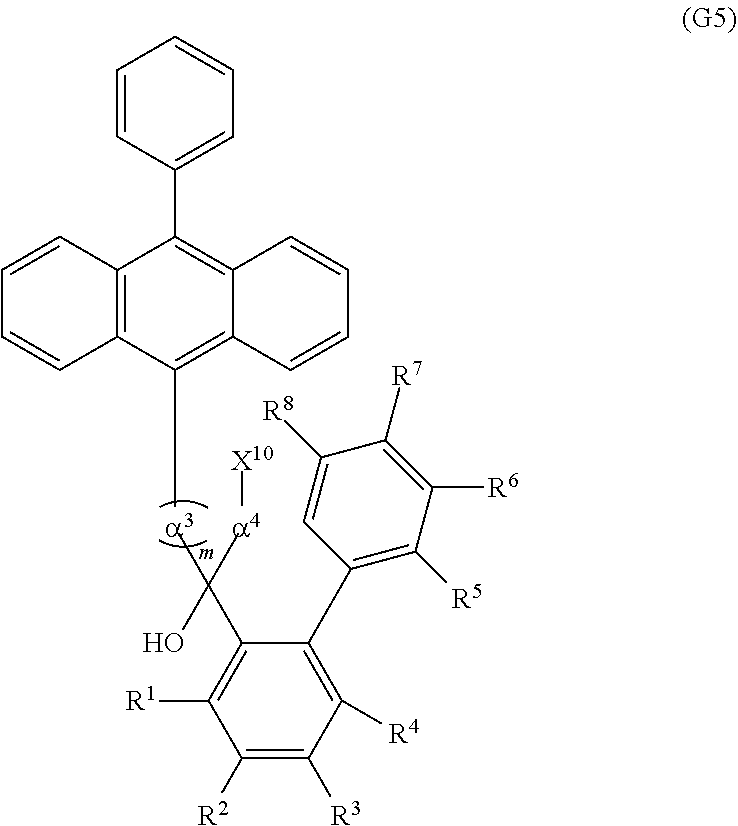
C1([R2])=C([R3])C([R4])=C(C2=C([R5])C([R6])=C([R7])C([R8])=C2)C(C(O)([a3]C2=C3C(=C(C4=CC=CC=C4)C4=C2C=CC=C4)C=CC=C3)[a4][X10])=C1[R1]
